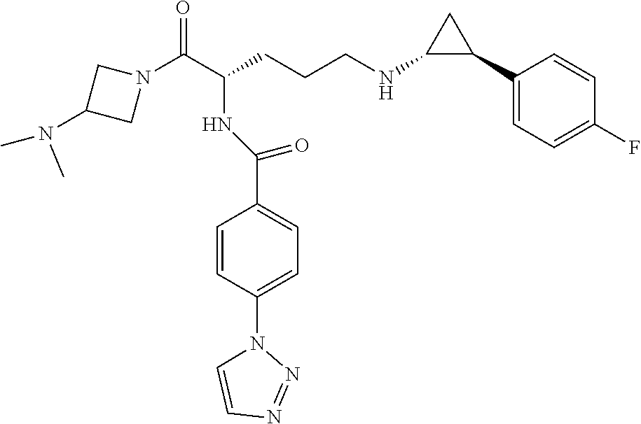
N1(C(C(CCCNC2C(C3=CC=C(F)C=C3)C2)NC(C2=CC=C(N3C=CN=N3)C=C2)=O)=O)CC(N(C)C)C1
